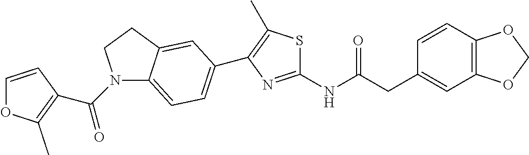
C1=CC2=C(C=C1CC(NC1=NC(C3=CC=C4N(C(=O)C5=C(C)OC=C5)CCC4=C3)=C(C)S1)=O)OCO2
